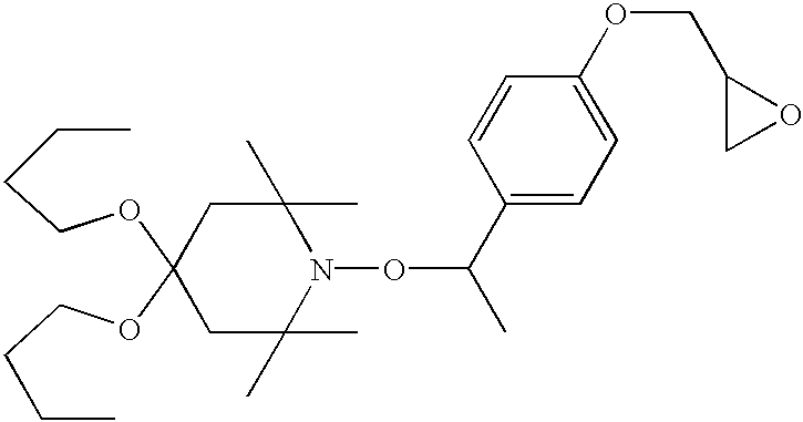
C1C(C)(C)N(OC(C)C2=CC=C(OCC3CO3)C=C2)C(C)(C)CC1(OCCCC)OCCCC
